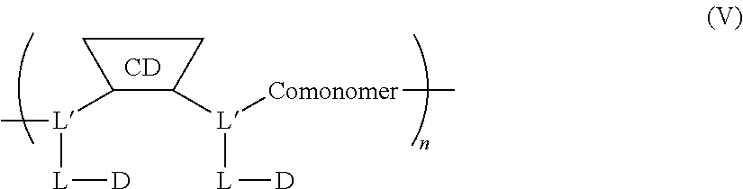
C1([L](C)[L][D])C([L]([Comonomer]C)[L][D])CC1.[CD]
